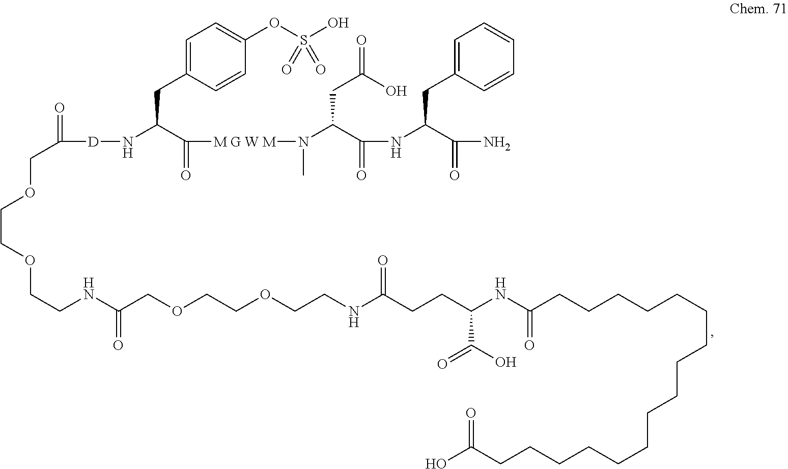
C1=C(CC(N[D]C(COCCOCCNC(COCCOCCNC(CCC(NC(CCCCCCCCCCCCCCCCC(O)=O)=O)C(=O)O)=O)=O)=O)C([M G W M]N(C(C(NC(C(N)=O)CC2=CC=CC=C2)=O)CC(O)=O)C)=O)C=CC(OS(O)(=O)=O)=C1
